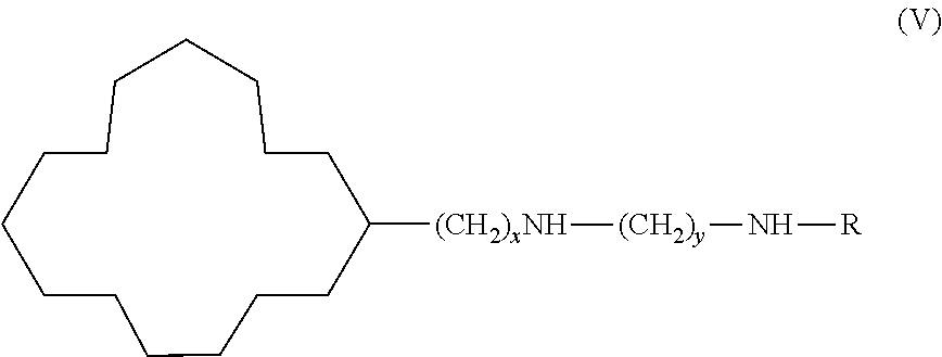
C1CCCCCCCCCCCCC([(CH2)xNH][(CH2)y]N[R])C1
